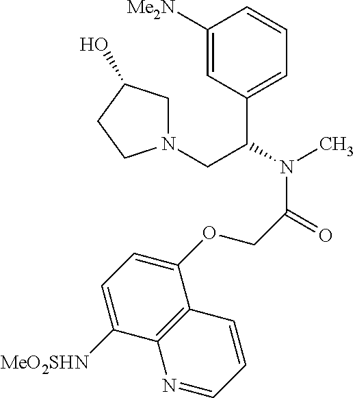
C1([Me2N])=CC(C(N(C)C(=O)COC2=CC=C([MeO2SHN])C3=C2C=CC=N3)CN2CC(O)CC2)=CC=C1
